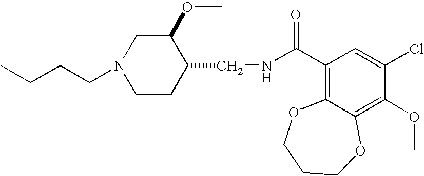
N1(CCCC)CCC(CNC(C2=C3C(=C(OC)C(Cl)=C2)OCCCO3)=O)C(OC)C1
